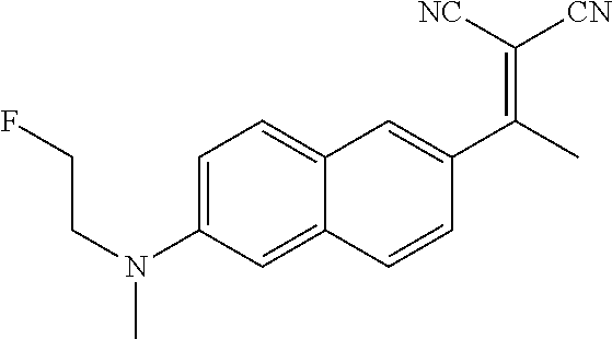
C1=C(N(CCF)C)C=C2C(=C1)C=C(C(C)=C([CN])[NC])C=C2
